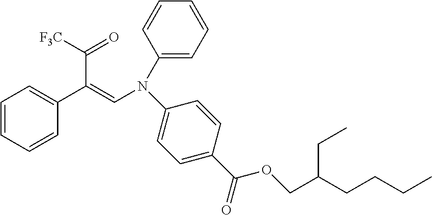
C1=CC=CC(C(=CN(C2=CC=C(C(=O)OCC(CCCC)CC)C=C2)C2=CC=CC=C2)C([F3C])=O)=C1
